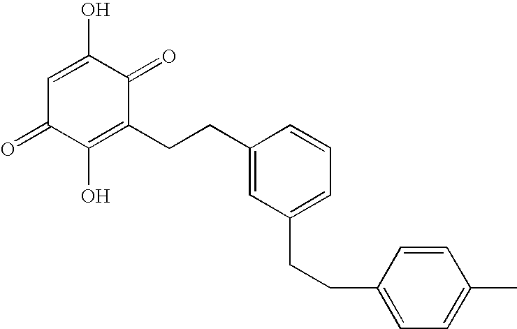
OC1=CC(=O)C(O)=C(CCC2=CC(CCC3=CC=C(C)C=C3)=CC=C2)C1=O
